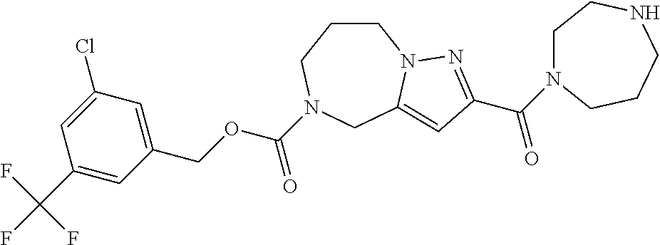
C1CCN(C(OCC2=CC(Cl)=CC(C(F)(F)F)=C2)=O)CC2=CC(C(=O)N3CCNCCC3)=NN12
